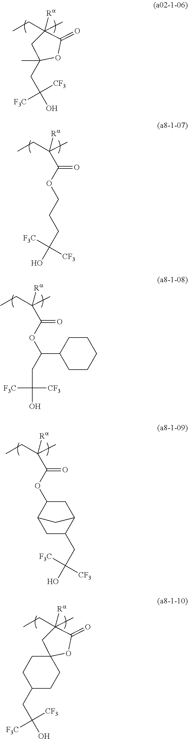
C(CC)(C)([Ra])C(OCCCC(O)([F3C])[CF3])=O.C(CC)(C)([Ra])C(OC(CC(O)([CF3])[F3C])C1CCCCC1)=O.C(CC)(C)([Ra])C(OC1C2CC(CC(O)([F3C])[CF3])C(C1)C2)=O.C1(CC)(C)([Ra])CC2(OC1=O)CCC(CC(O)([CF3])[F3C])CC2.C1(CC)(C)([Ra])CC(C)(CC(O)([CF3])[F3C])OC1=O
